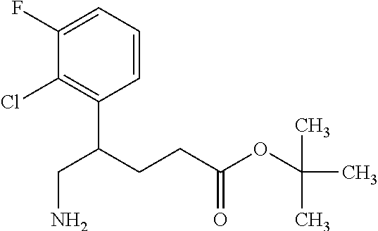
C1=CC=C(F)C(Cl)=C1C(CCC(OC(C)(C)C)=O)CN
